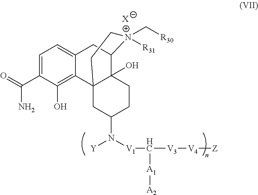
C1=C(C(=O)N)C(O)=C2C(=C1)CC1C3(O)C2(CC(N([Y])[V1]C([V3][V4][Z])[A1][A2])CC3)CCN1(C[R30])[R31].[X]
